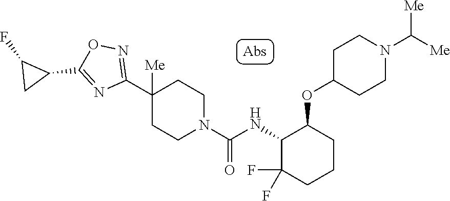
C1(C2([Me])CCN(C(=O)NC3C(F)(F)CCCC3OC3CCN(C([Me])[Me])CC3)CC2)=NOC(C2C(F)C2)=N1
